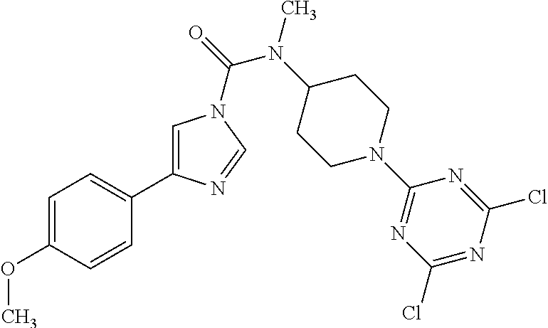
C1=C(OC)C=CC(C2=CN(C(=O)N(C3CCN(C4=NC(Cl)=NC(Cl)=N4)CC3)C)C=N2)=C1
